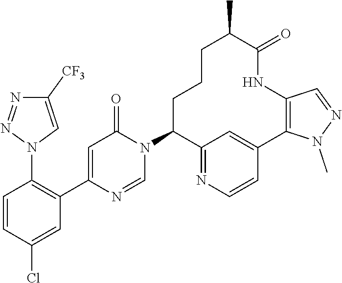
C1=NC(C2=C(N3C=C([CF3])N=N3)C=CC(Cl)=C2)=CC(=O)N1C1C2=NC=CC(=C2)C2=C(NC(=O)C(C)CCC1)C=NN2C
